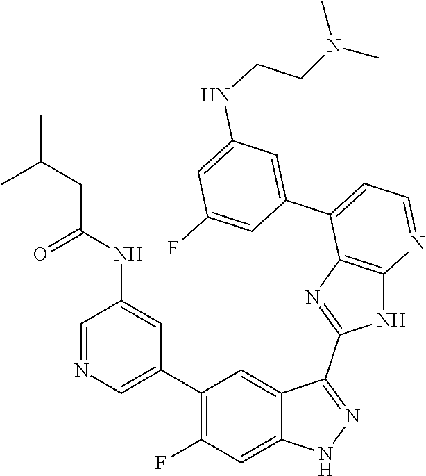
C1=NC=C(C2=C(F)C=C3C(=C2)C(C2=NC4=C(N2)N=CC=C4C2=CC(NCCN(C)C)=CC(F)=C2)=NN3)C=C1NC(=O)CC(C)C
